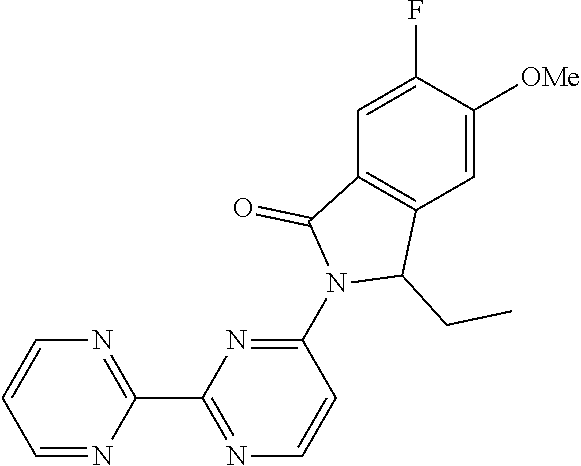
C1=C(F)C([OMe])=CC2=C1C(=O)N(C1=NC(C3=NC=CC=N3)=NC=C1)C2CC
